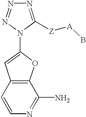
N1=C([Z][A]B)N(C2=CC3=C(C(N)=NC=C3)O2)N=N1
